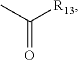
O=C(C)[R13]
